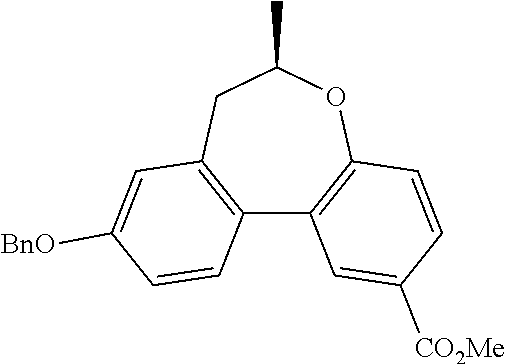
C12=C(CC(C)OC3=C1C=C([CO2Me])C=C3)C=C([BnO])C=C2
